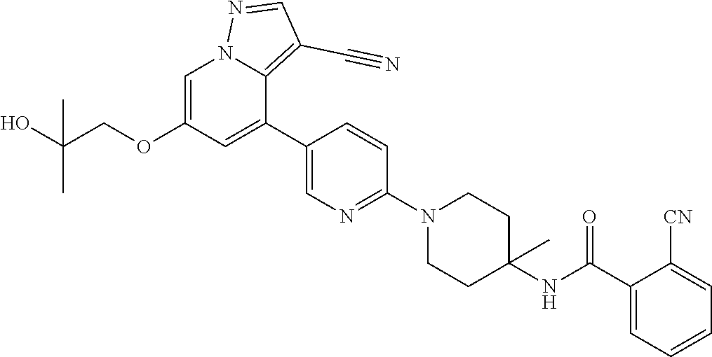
C1=C(OCC(O)(C)C)C=C(C2=CN=C(N3CCC(NC(C4=CC=CC=C4[CN])=O)(C)CC3)C=C2)C2=C(C#N)C=NN12
